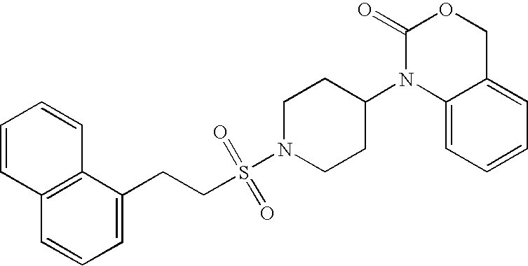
C1(=O)N(C2CCN(S(=O)(=O)CCC3=CC=CC4=C3C=CC=C4)CC2)C2=CC=CC=C2CO1
